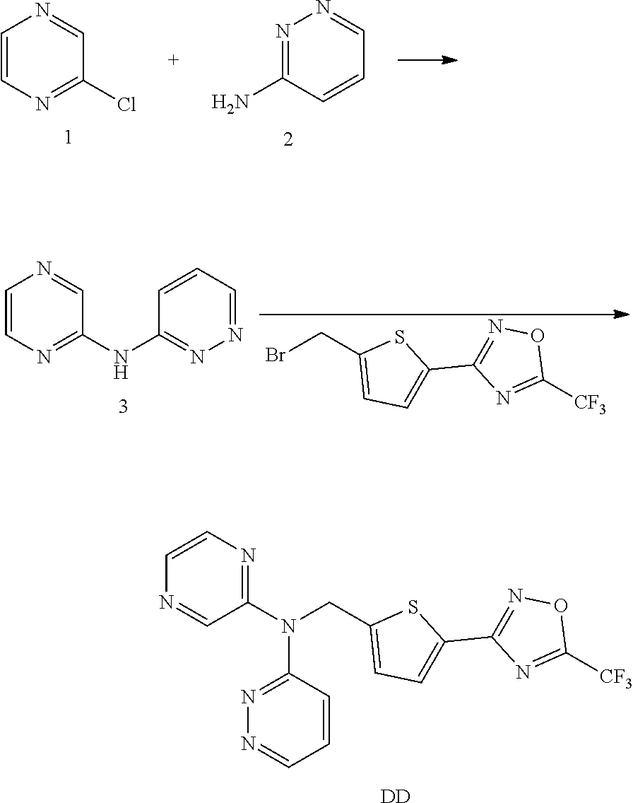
C1=CN=C(Cl)C=N1.N1=C(N)C=CC=N1.BrCC1=CC=C(C2=NOC([CF3])=N2)S1.C1=CN=C(NC2=NN=CC=C2)C=N1.N(CC1=CC=C(C2=NOC([CF3])=N2)S1)(C1=NC=CN=C1)C1=NN=CC=C1.[DD]
